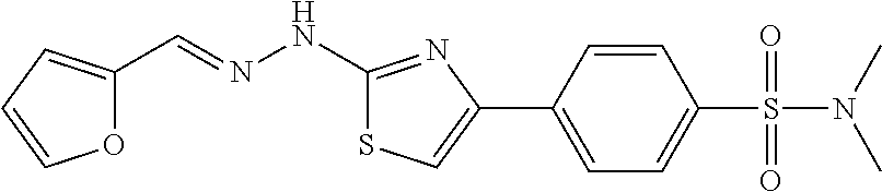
C1(NN=CC2=CC=CO2)=NC(C2=CC=C(S(=O)(=O)N(C)C)C=C2)=CS1
